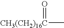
C[CH3(CH2)16C]=O
